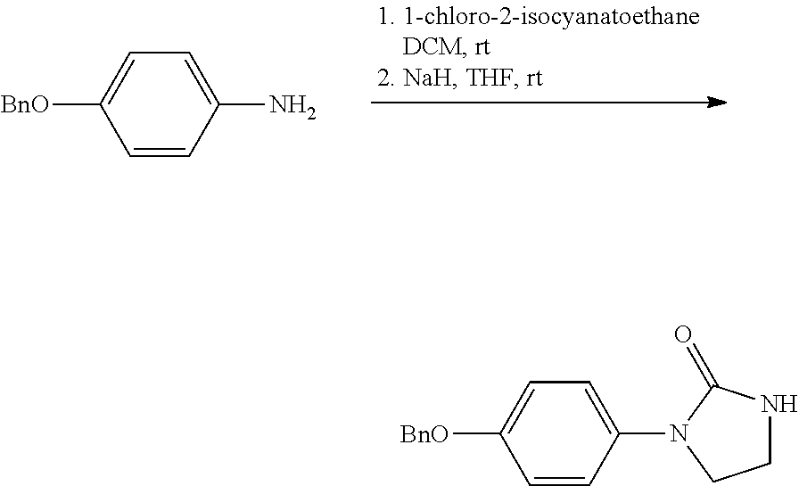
C1=CC(N)=CC=C1[BnO].C1=CC(N2C(=O)NCC2)=CC=C1[BnO]
